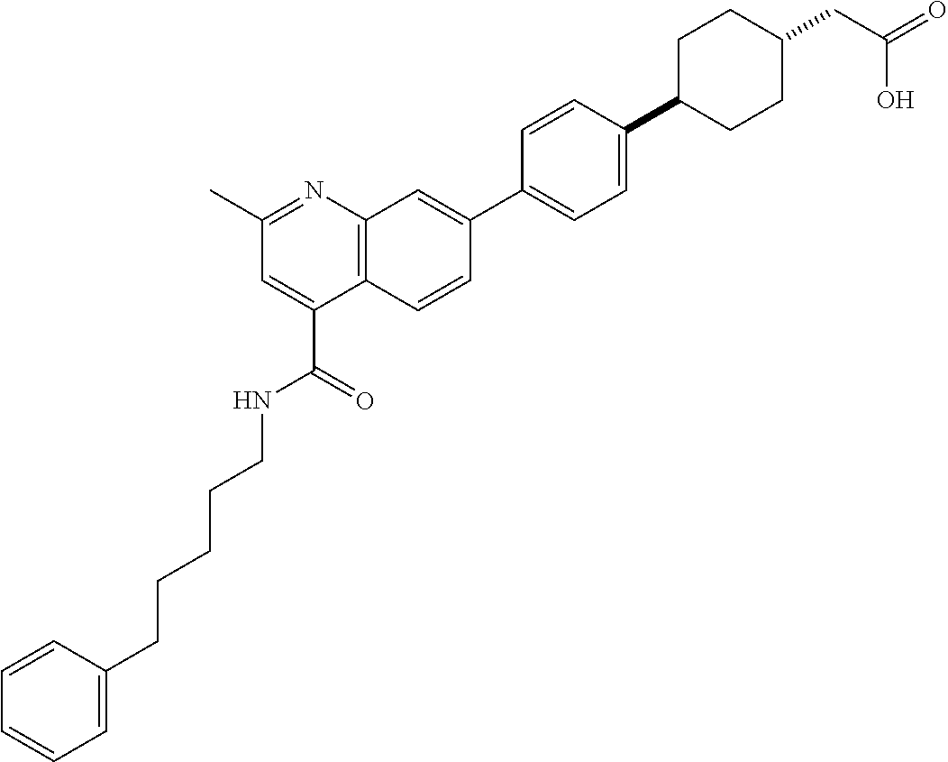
N(C(=O)C1=CC(C)=NC2=C1C=CC(C1=CC=C(C3CCC(CC(=O)O)CC3)C=C1)=C2)CCCCCC1=CC=CC=C1
